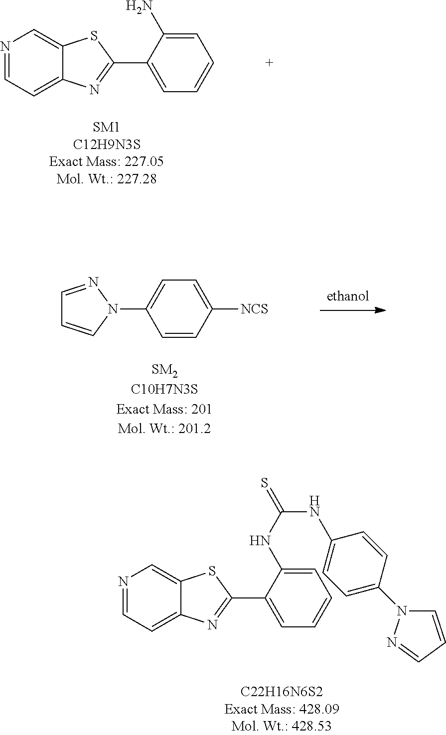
N1=CC=C2C(=C1)SC(C1=CC=CC=C1N)=N2.N1(C2=CC=C([NCS])C=C2)N=CC=C1.N1=CC=C2C(=C1)SC(C1=CC=CC=C1NC(=S)NC1=CC=C(N3C=CC=N3)C=C1)=N2
